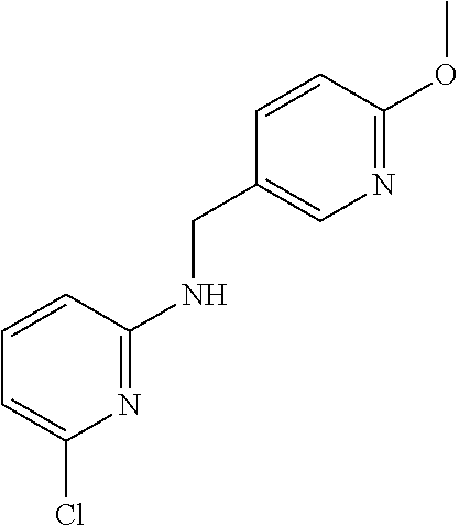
C1=CC(OC)=NC=C1CNC1=NC(Cl)=CC=C1
